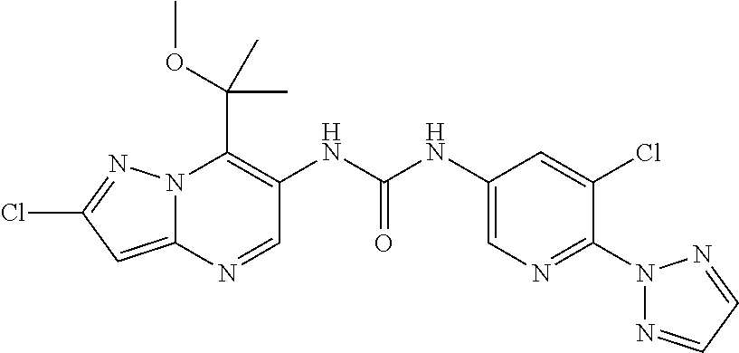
N12C(=CC(Cl)=N1)N=CC(NC(NC1=CN=C(N3N=CC=N3)C(Cl)=C1)=O)=C2C(OC)(C)C
